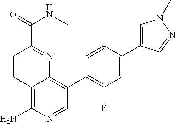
C(NC)(=O)C1=NC2=C(C3=C(F)C=C(C4=CN(C)N=C4)C=C3)C=NC(N)=C2C=C1
